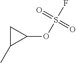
C1C(C)C1OS(=O)(=O)F
